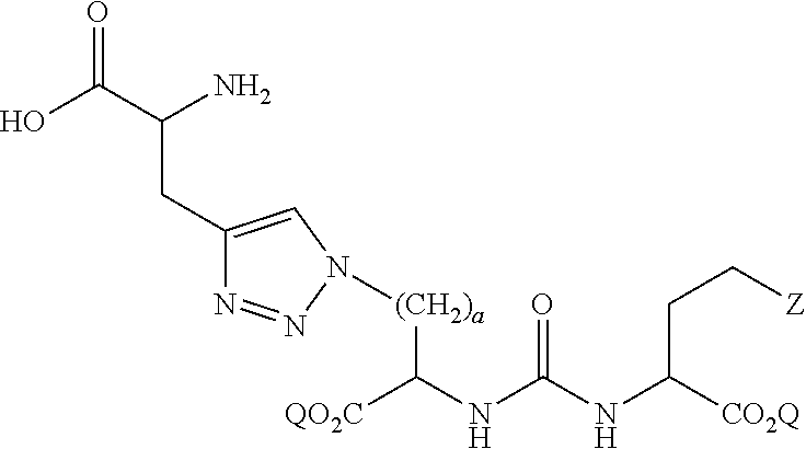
C1(CC(C(O)=O)N)=CN([(CH2)a]C([QO2C])NC(NC([CO2Q])CC[Z])=O)N=N1
